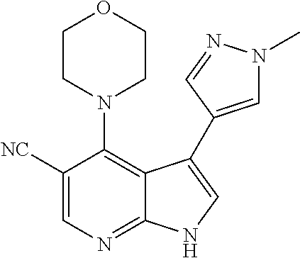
C1([NC])=CN=C2C(=C1N1CCOCC1)C(C1=CN(C)N=C1)=CN2
